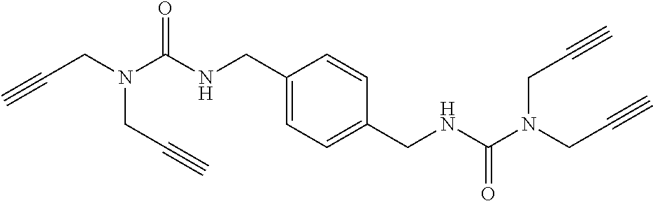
C(CN(C(NCC1=CC=C(CNC(N(CC#C)CC#C)=O)C=C1)=O)CC#C)#C
